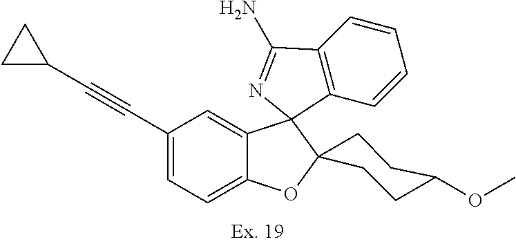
C(C1=CC=C2C(=C1)C1(C3=C(C=CC=C3)C(N)=N1)C1(O2)CCC(OC)CC1)#CC1CC1
